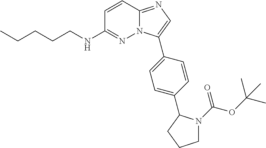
C1=CC2=NC=C(C3=CC=C(C4N(C(OC(C)(C)C)=O)CCC4)C=C3)N2N=C1NCCCCC
